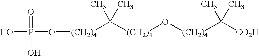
O(P(=O)(O)O)[(CH2)4]C([(CH2)4]O[(CH2)4]C(C)(C)[CO2H])(C)C
